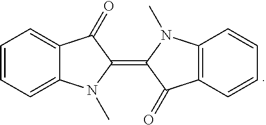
C1=CC=C2C(=C1)C(=O)C(=C1N(C)C3=C(C1=O)C=CC=C3)N2C
